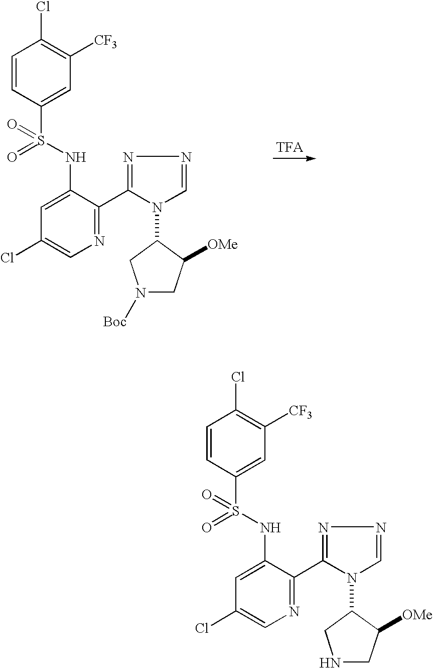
C1=CC(S(NC2=CC(Cl)=CN=C2C2=NN=CN2C2CN([Boc])CC2[OMe])(=O)=O)=CC([CF3])=C1Cl.C1=CC(S(NC2=CC(Cl)=CN=C2C2=NN=CN2C2CNCC2[OMe])(=O)=O)=CC([CF3])=C1Cl
